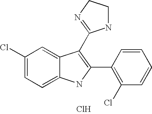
C1=C2C(=CC=C1Cl)NC(C1=C(Cl)C=CC=C1)=C2C1=NCCN1.Cl
